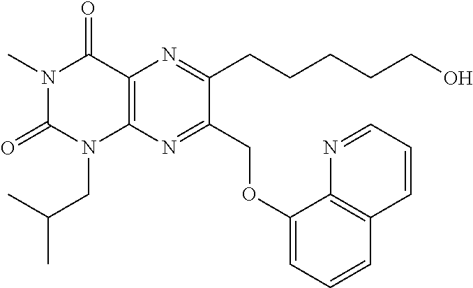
N1(C)C(=O)N(CC(C)C)C2=C(C1=O)N=C(CCCCCO)C(COC1=CC=CC3=C1N=CC=C3)=N2
